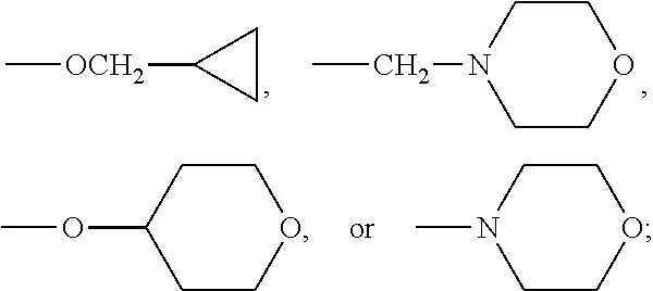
C[OCH2]C1CC1.CCN1CCOCC1.C1(OC)CCOCC1.N1(C)CCOCC1
